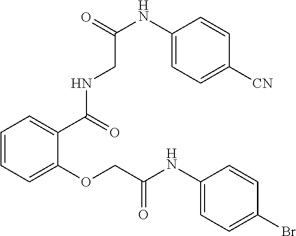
C1=CC=C(OCC(NC2=CC=C(Br)C=C2)=O)C(C(NCC(NC2=CC=C([CN])C=C2)=O)=O)=C1
